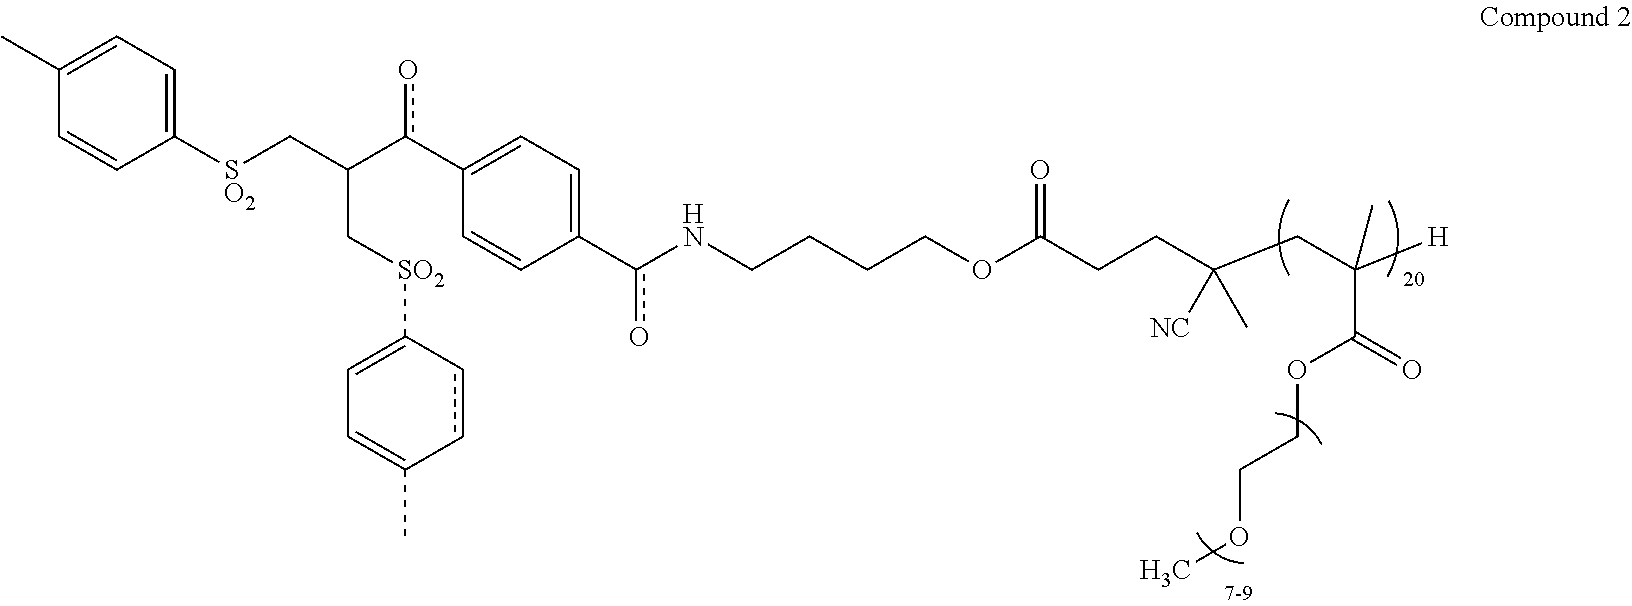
C1([SO2]CC(c(C2=CC=C(c(NCCCCOC(CCC(CC([H])(C(OCCOC)=O)C)([NC])C)=O)o)C=C2)o)C[SO2]C2=CC=C(C)cc2)=CC=C(C)C=C1
